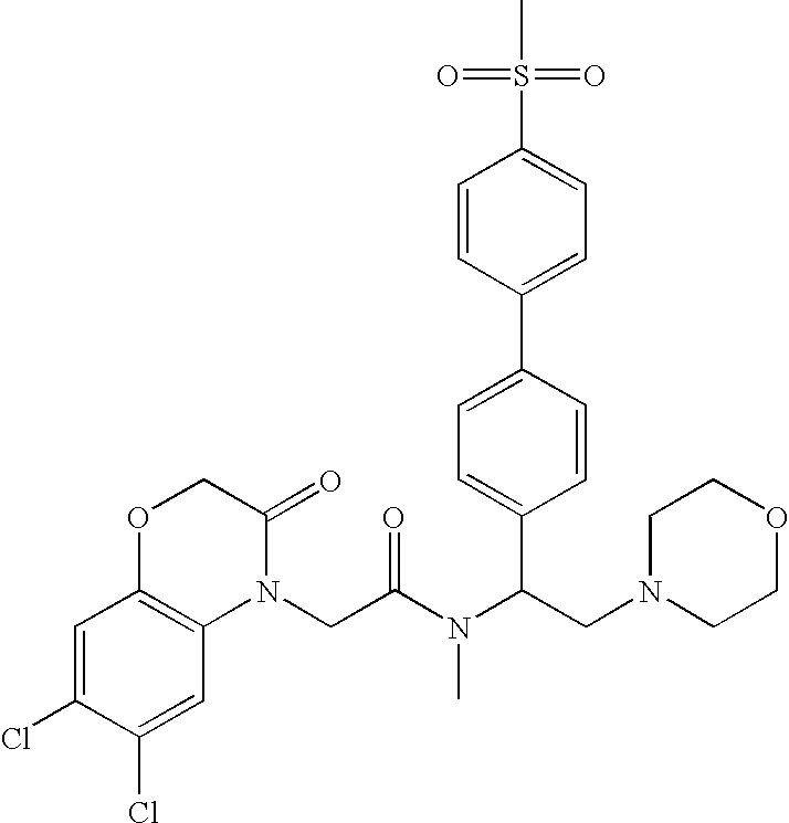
C1=C(Cl)C(Cl)=CC2=C1OCC(=O)N2CC(N(C(CN1CCOCC1)C1=CC=C(C2=CC=C(S(=O)(C)=O)C=C2)C=C1)C)=O
